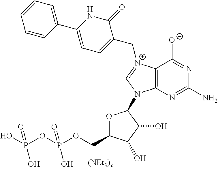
C12=C(N=C(N)N=C1[O-])N(C1OC(COP(OP(O)(=O)O)(=O)O)C(O)C1O)C=[N+]2CC1=CC=C(C2=CC=CC=C2)NC1=O
